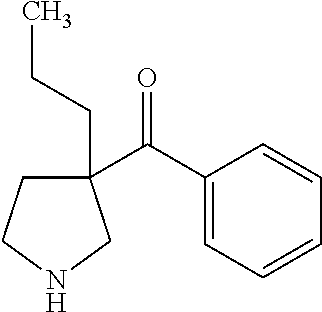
C(=O)(C1(CCC)CCNC1)C1=CC=CC=C1
